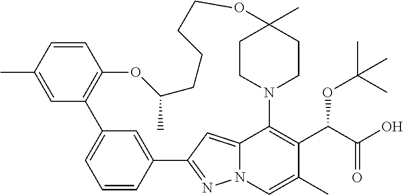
C1=CC(C)=CC2=C1OC(C)CCCCOC1(C)CCN(C3=C(C(C(O)=O)OC(C)(C)C)C(C)=CN4N=C(C5=CC2=CC=C5)C=C43)CC1
